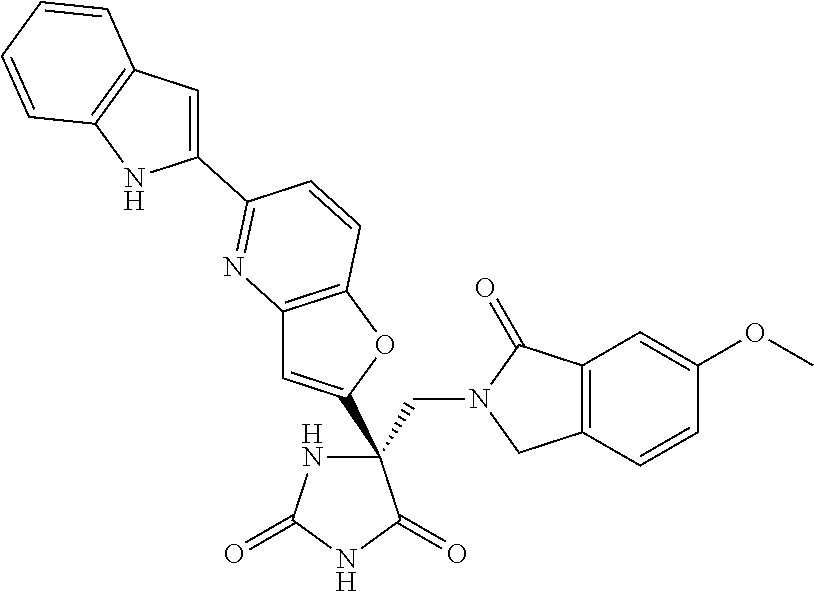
C(C1(C2=CC3=C(O2)C=CC(C2=CC4=C(N2)C=CC=C4)=N3)NC(=O)NC1=O)N1CC2=C(C1=O)C=C(OC)C=C2
